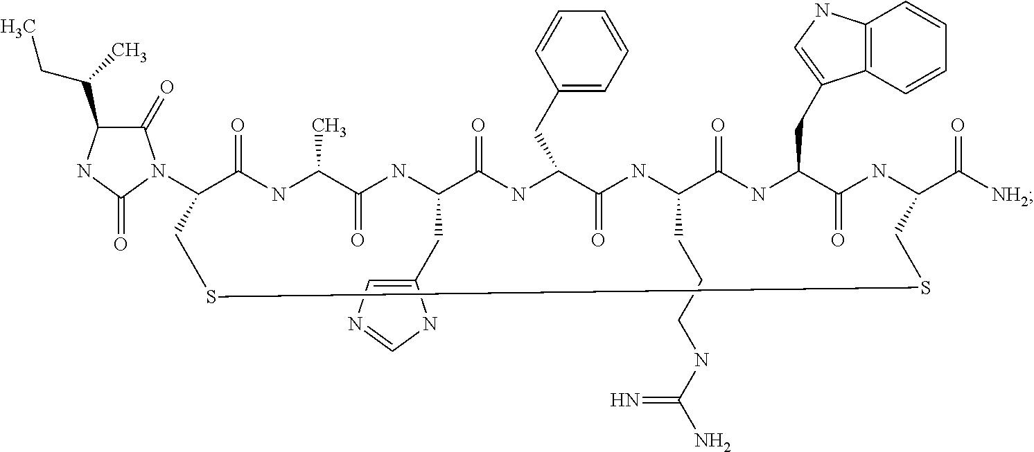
C1(N2C(=O)C(C(C)CC)NC2=O)C(=O)NC(C)C(=O)NC(CC2=CN=CN2)C(=O)NC(CC2=CC=CC=C2)C(=O)NC(CCCNC(N)=N)C(=O)NC(CC2=CNC3=C2C=CC=C3)C(=O)NC(C([NH2])=O)CSSC1
